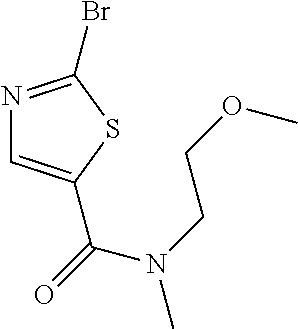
N1=C(Br)SC(C(=O)N(CCOC)C)=C1
